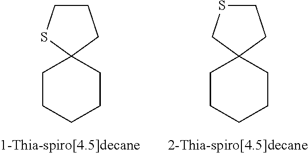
C1CCCCC12CCCS2.C1CCCCC12CCSC2
